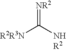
[R2R3N]C(N)=[NR2].[R2]
